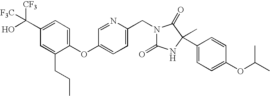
C1(C(O)([CF3])[F3C])=CC=C(OC2=CC=C(CN3C(=O)NC(C)(C4=CC=C(OC(C)C)C=C4)C3=O)N=C2)C(CCC)=C1
